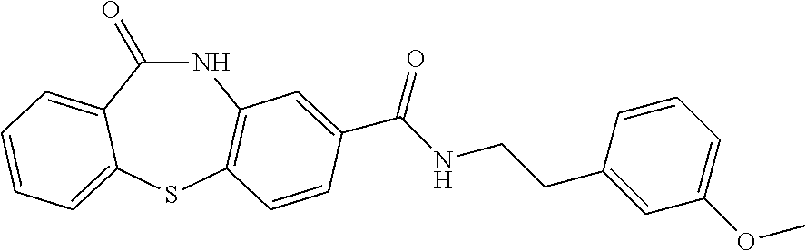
N1C(=O)C2=CC=CC=C2SC2=C1C=C(C(NCCC1=CC(OC)=CC=C1)=O)C=C2
